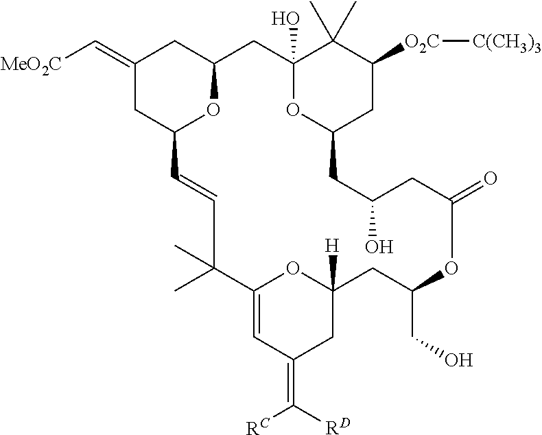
C1(=C[MeO2C])CC2OC(C1)CC1(O)OC(CC([O2C][C(CH3)3])C1(C)C)CC(O)CC(=O)OC(CO)CC1([H])OC(=CC(=C([RD])[RC])C1)C(C)(C)C=C2
